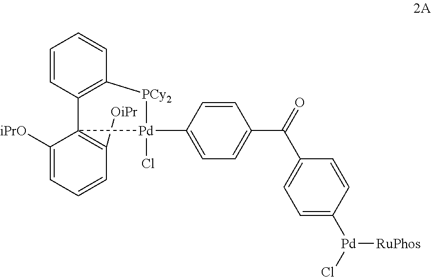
[OiPr]C1=C2(C3=C(C=CC=C3)[PCy2][Pd]2(C2=CC=C(C(=O)C3=CC=C([Pd](Cl)[RuPhos])C=C3)C=C2)Cl)C([iPrO])=CC=C1
